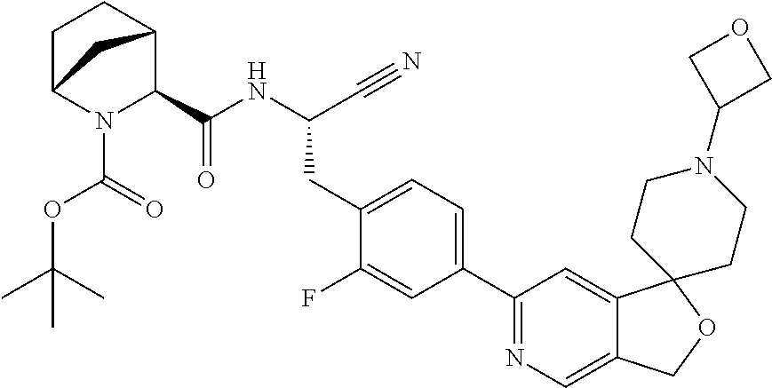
N(C(CC1=CC=C(C2=NC=C3C(=C2)C2(OC3)CCN(C3COC3)CC2)C=C1F)C#N)C(=O)C1N(C(=O)OC(C)(C)C)C2CCC1C2
